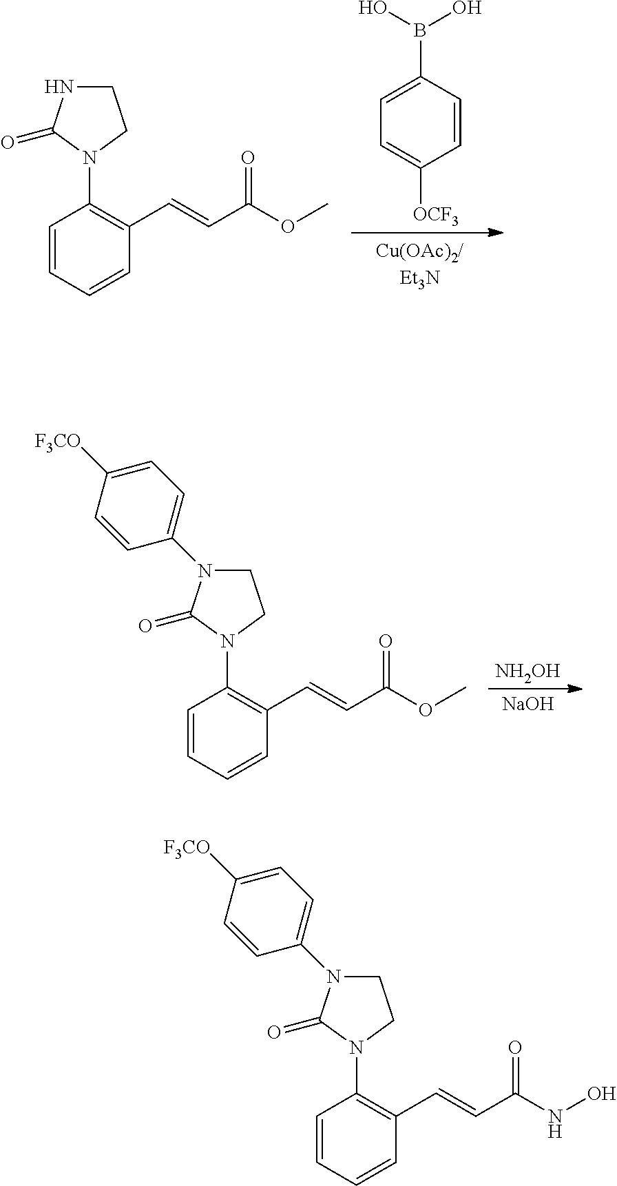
C1N(C2=CC=C([F3CO])C=C2)C(=O)N(C2=C(C=CC(NO)=O)C=CC=C2)C1.C1NC(=O)N(C2=C(C=CC(OC)=O)C=CC=C2)C1.B(C1=CC=C([OCF3])C=C1)(O)O.C1N(C2=CC=C([F3CO])C=C2)C(=O)N(C2=C(C=CC(OC)=O)C=CC=C2)C1.[NH2OH].[NaOH]
